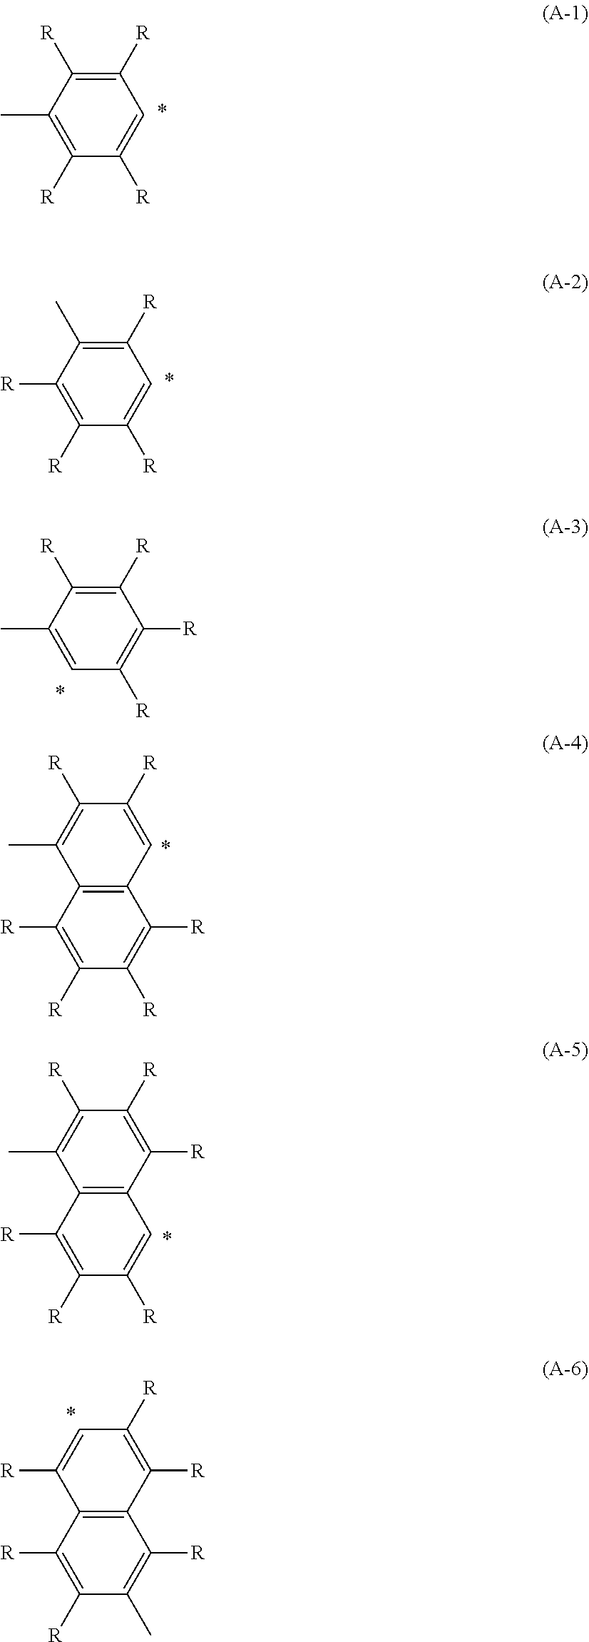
CC1=C([R])C([R])=CC([R])=C1[R].[R]C1=C([R])C([R])=CC([R])=C1C.CC1=CC([R])=C([R])C([R])=C1[R].[R]C1=C([R])C([R])=CC2=C1C(C)=C([R])C([R])=C2[R].[R]C1=C([R])C(C)=C([R])C2=C1C([R])=CC([R])=C2[R].[R]C1=C([R])C([R])=C([R])C2=C1C(C)=C([R])C([R])=C2
